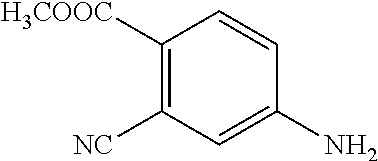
C1([H3COOC])=C([NC])C=C(N)C=C1
